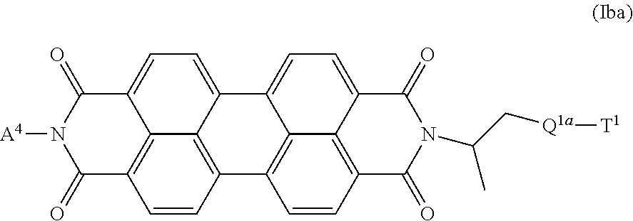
C12=CC=C3C4=C(C=CC(=C14)C1=C4C2=CC=C2C4=C(C=C1)C(=O)N([A4])C2=O)C(=O)N(C(C[Q1a][T1])C)C3=O
